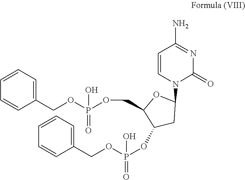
C1(COP(OC2CC(N3C(=O)N=C(N)C=C3)OC2COP(OCC2=CC=CC=C2)(O)=O)(=O)O)=CC=CC=C1
